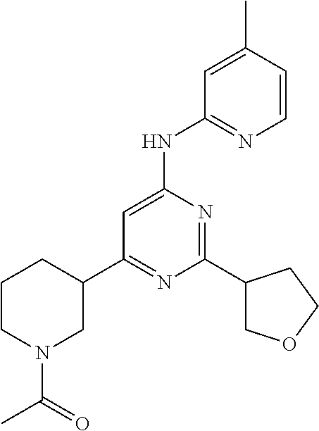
C1(C2CN(C(C)=O)CCC2)=NC(C2COCC2)=NC(NC2=NC=CC(C)=C2)=C1
